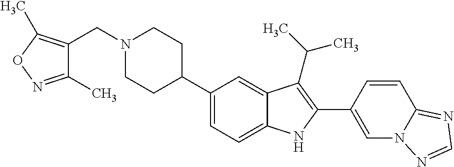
N1(CC2=C(C)ON=C2C)CCC(C2=CC=C3C(=C2)C(C(C)C)=C(C2=CN4C(=NC=N4)C=C2)N3)CC1
